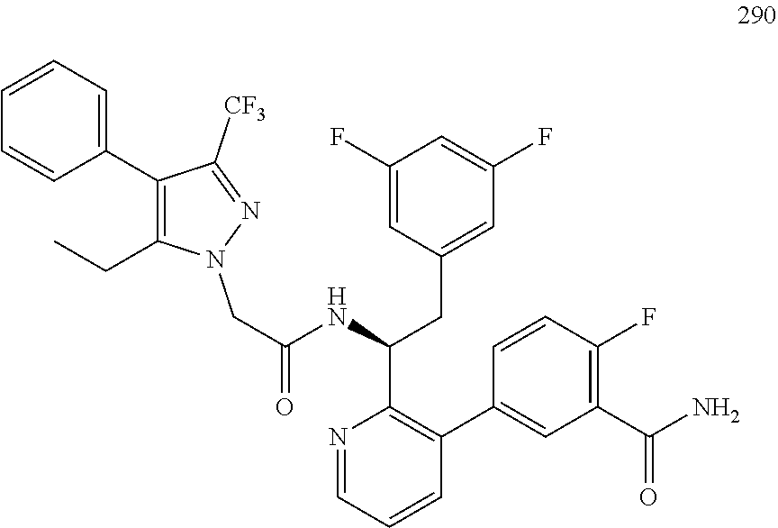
C1(C2=CC=CC=C2)=C(CC)N(CC(NC(CC2=CC(F)=CC(F)=C2)C2=C(C3=CC(C(N)=O)=C(F)C=C3)C=CC=N2)=O)N=C1[CF3]
